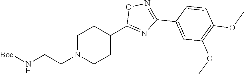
C1N(CCN[Boc])CCC(C2=NC(C3=CC(OC)=C(OC)C=C3)=NO2)C1
